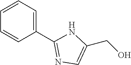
C1(C2=NC=C(CO)N2)=CC=CC=C1
